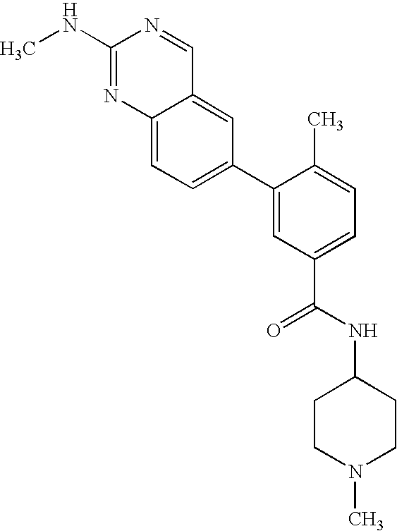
C1(NC)=NC2=CC=C(C3=CC(C(NC4CCN(C)CC4)=O)=CC=C3C)C=C2C=N1
